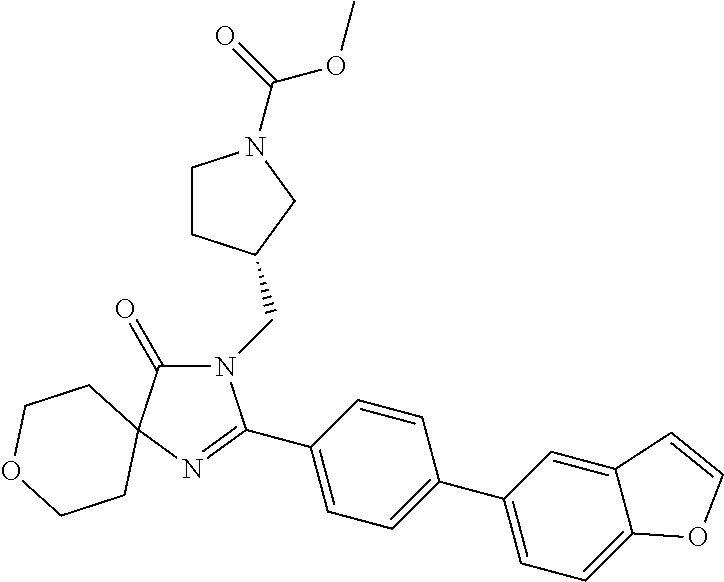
N1(CC2CCN(C(=O)OC)C2)C(=O)C2(N=C1C1=CC=C(C3=CC=C4C(=C3)C=CO4)C=C1)CCOCC2
